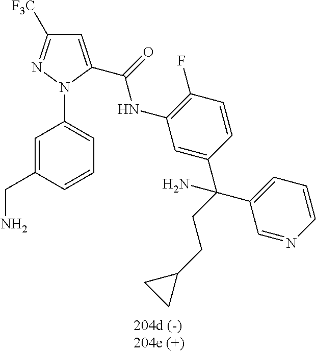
C1=C(C(NC2=C(F)C=CC(C(C3=CC=CN=C3)(CCC3CC3)N)=C2)=O)N(C2=CC=CC(CN)=C2)N=C1[F3C]
